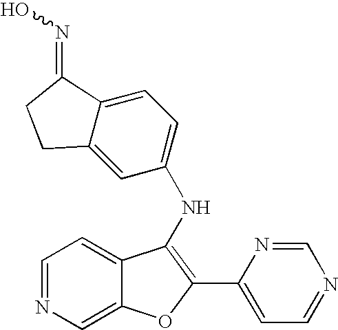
C1=NC=C2C(=C1)C(NC1=CC=C3C(=C1)CCC3=NO)=C(C1=CC=NC=N1)O2
